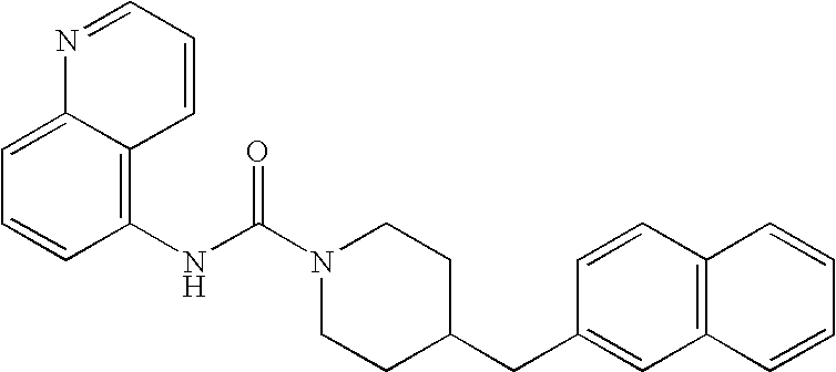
N(C(N1CCC(CC2=CC3=C(C=C2)C=CC=C3)CC1)=O)C1=C2C(=CC=C1)N=CC=C2
